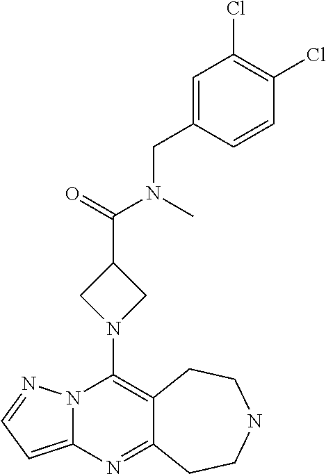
N12C(=CC=N1)N=C1C(=C2N2CC(C(=O)N(C)CC3=CC(Cl)=C(Cl)C=C3)C2)CCNCC1
